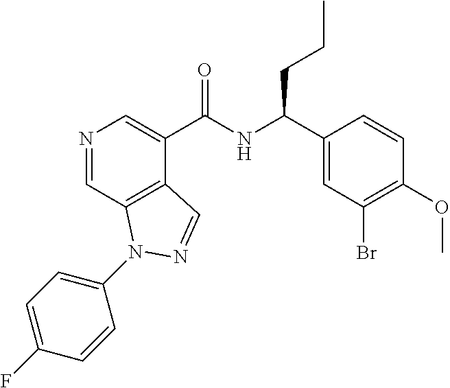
N1=CC2=C(C(C(NC(C3=CC(Br)=C(OC)C=C3)CCC)=O)=C1)C=NN2C1=CC=C(F)C=C1
